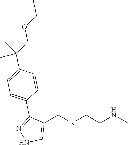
C1(CN(CCNC)C)=CNN=C1C1=CC=C(C(COCC)(C)C)C=C1
